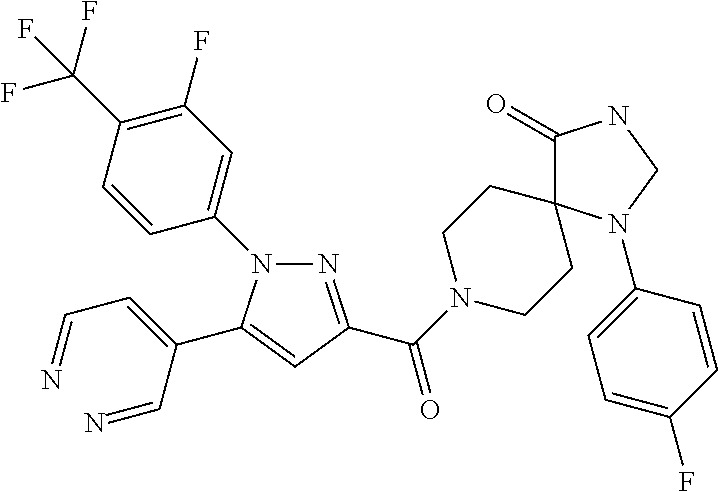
N1=C(C(=O)N2CCC3(CC2)C(=O)NCN3C2=CC=C(F)C=C2)C=C(C(=CC=N)C=N)N1C1=CC(F)=C(C(F)(F)F)C=C1
